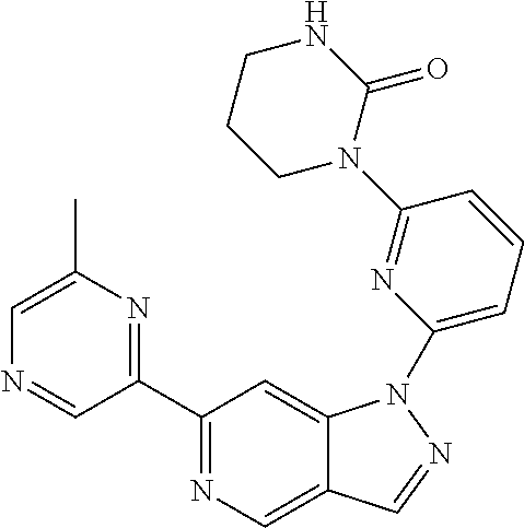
C1(C2=NC(C)=CN=C2)=NC=C2C(=C1)N(C1=CC=CC(N3C(=O)NCCC3)=N1)N=C2
